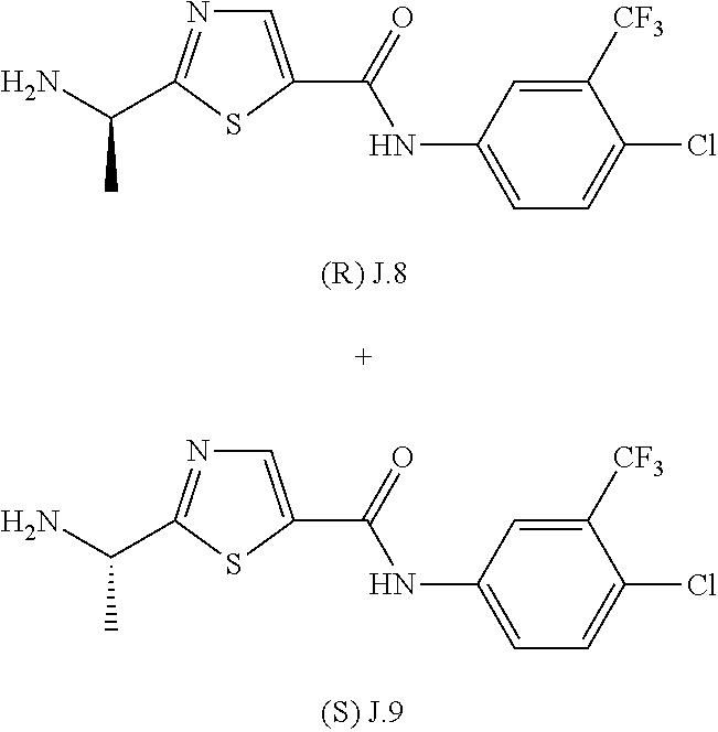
C1=C(C(=O)NC2=CC=C(Cl)C([CF3])=C2)SC(C(N)C)=N1.C1=C(C(=O)NC2=CC=C(Cl)C([CF3])=C2)SC(C(N)C)=N1
